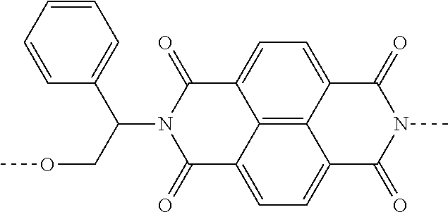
C(OC)C(N1C(=O)C2=CC=C3C4=C2C(=CC=C4C(=O)N(C)C3=O)C1=O)C1=CC=CC=C1
